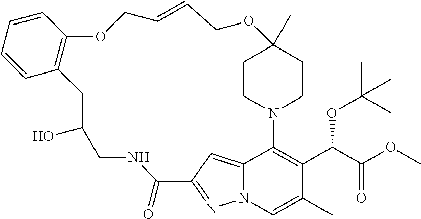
C1(O)CNC(=O)C2=NN3C(=C2)C(=C(C(C(=O)OC)OC(C)(C)C)C(C)=C3)N2CCC(C)(CC2)OCC=CCOC2=C(C1)C=CC=C2
